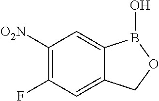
FC1=C([O2N])C=C2C(=C1)COB2O
